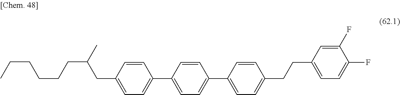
C(C1=CC=C(C2=CC=C(C3=CC=C(CCC4=CC=C(F)C(F)=C4)C=C3)C=C2)C=C1)C(CCCCCC)C
